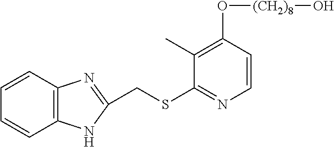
C12=C(C=CC=C1)N=C(CSC1=NC=CC(O[(CH2)8]O)=C1C)N2
